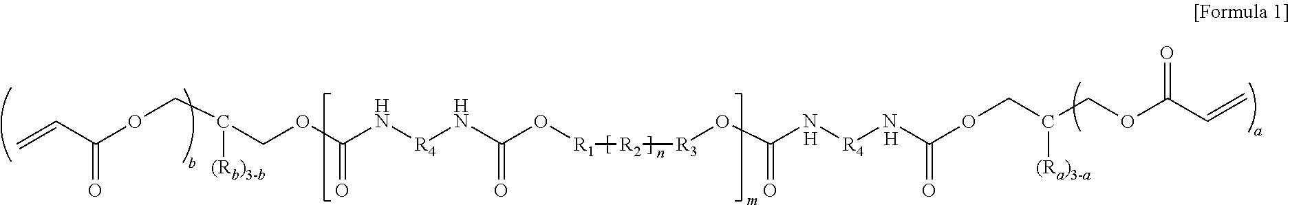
C(=O)(C=C)OCC([(Rb)3-b])COC(N[R4]NC(O[R1][R2][R3]OC(N[R4]NC(OCC(COC(C=C)=O)[(Ra)3-a])=O)=O)=O)=O.[H].[H]
